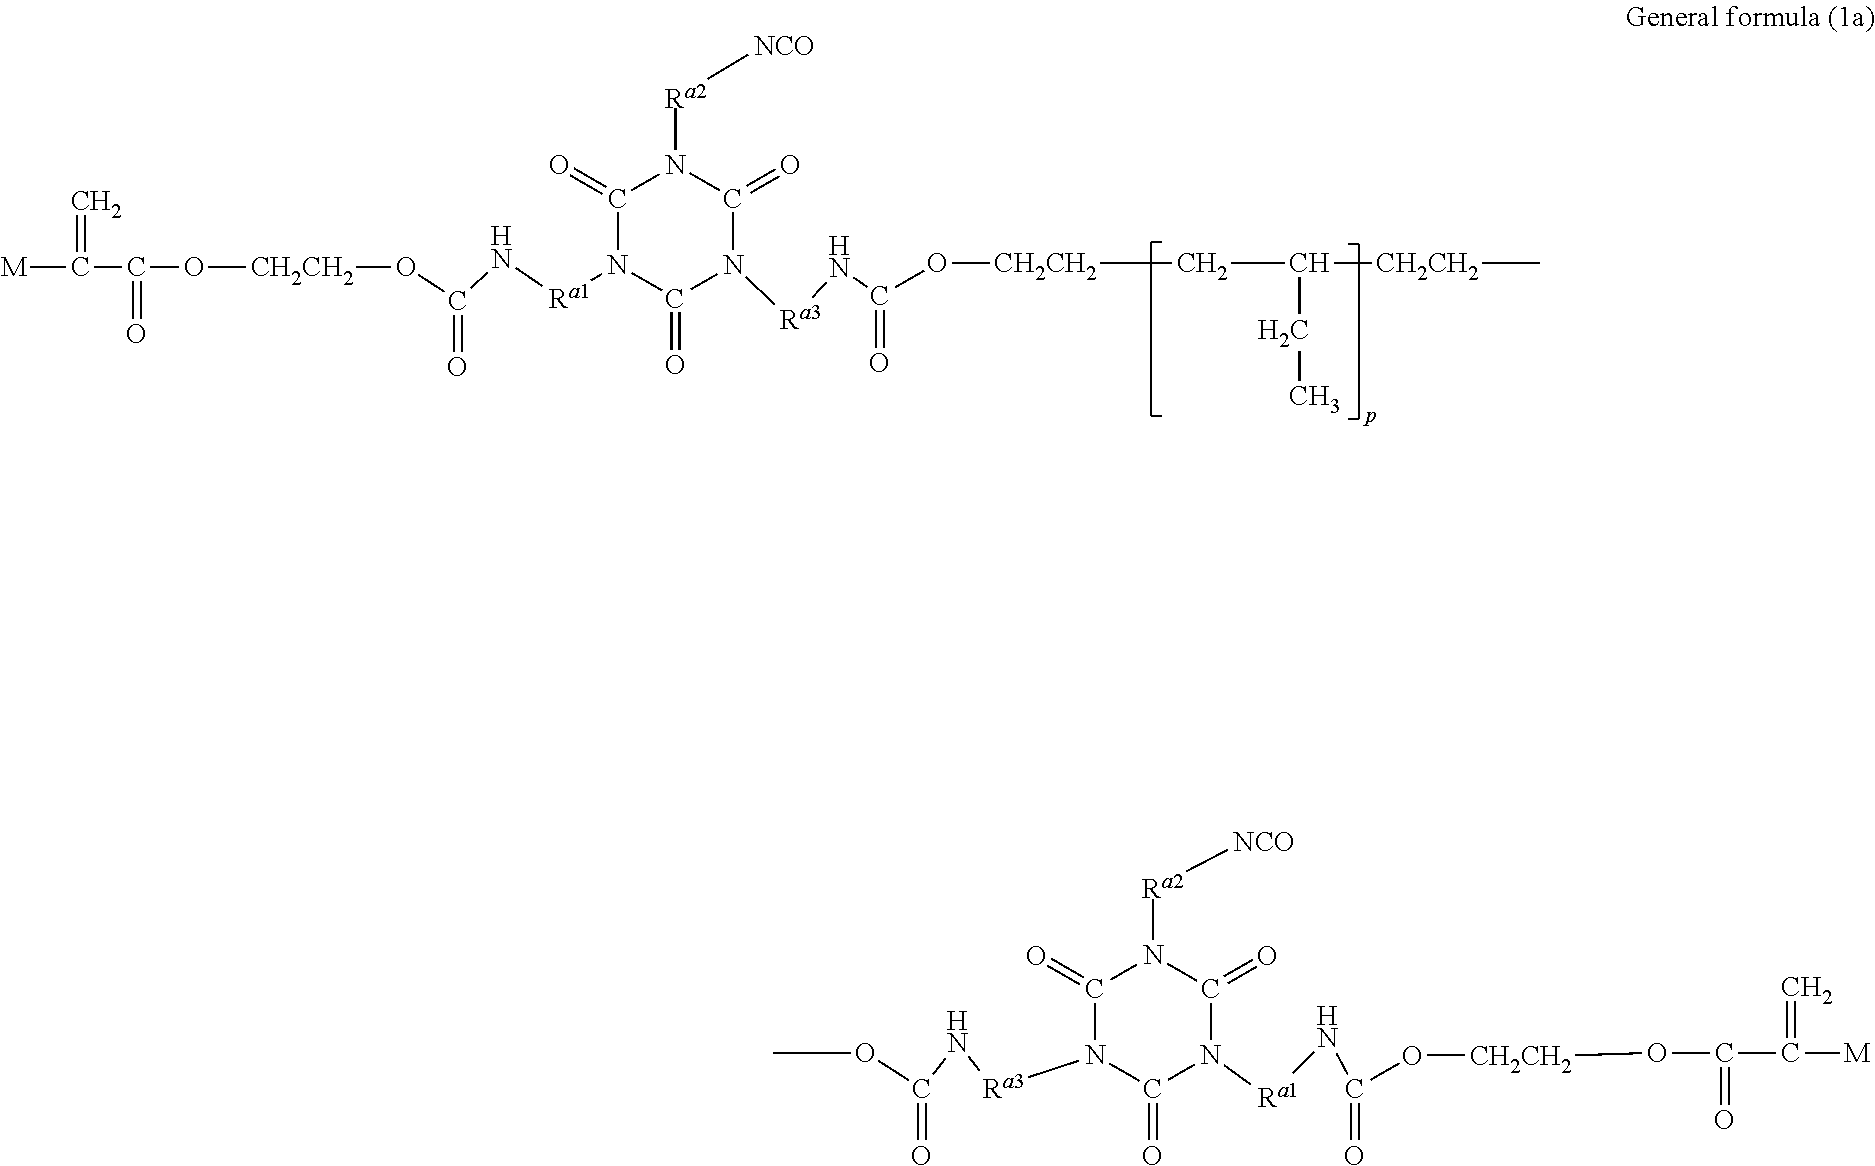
C1(=O)N([Ra1]NC(O[CH2CH2]OC(=O)C([M])=C)=O)C(=O)N([Ra3]NC(O[CH2CH2]CC([CH2CH2]C)CC)=O)C(=O)N1[Ra2][NCO].C1(=O)N([Ra1]NC(O[CH2CH2]OC(=O)C([M])=C)=O)C(=O)N([Ra3]NC(OC)=O)C(=O)N1[Ra2][NCO]
